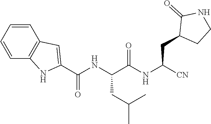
[CN]C(NC(C(NC(C1=CC2=C(N1)C=CC=C2)=O)CC(C)C)=O)CC1CCNC1=O
